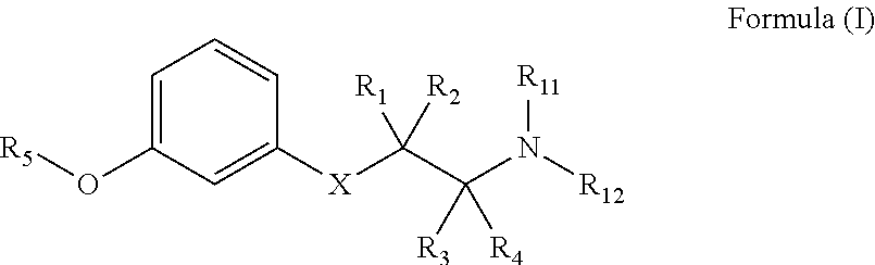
C1=C(O[R5])C=C([X]C(C(N([R12])[R11])([R4])[R3])([R2])[R1])C=C1
